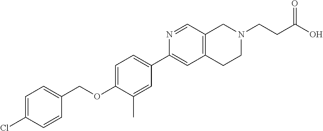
C1=C(Cl)C=CC(COC2=CC=C(C3=CC4=C(C=N3)CN(CCC(O)=O)CC4)C=C2C)=C1
